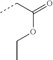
CCC(=O)OCC
